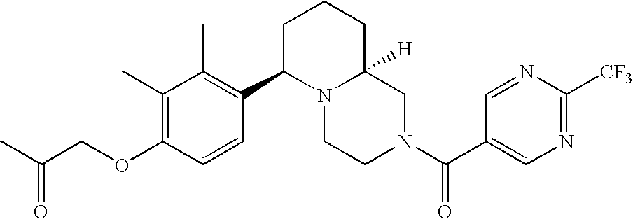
C(OC1=C(C)C(C)=C(C2N3C([H])(CN(C(=O)C4=CN=C([CF3])N=C4)CC3)CCC2)C=C1)C(C)=O
